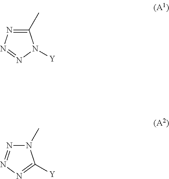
N1=C(C)N([Y])N=N1.N1=NN=C([Y])N1C
